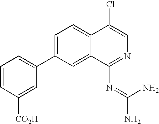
C1=C(C2=CC=CC([CO2H])=C2)C=C2C(=C1)C(Cl)=CN=C2N=C(N)N
